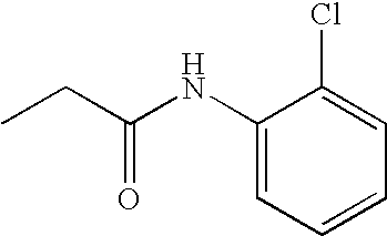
C1(NC(CC)=O)=CC=CC=C1Cl
